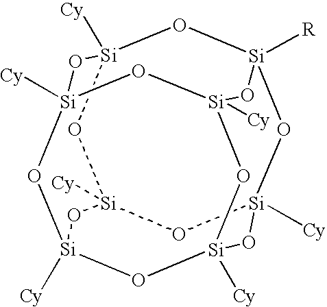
[Si]12([Cy])O[Si]3([Cy])O[Si]4([Cy])O[Si]([Cy])(O1)O[Si]1([Cy])O[Si]([R])(O[Si]([Cy])(O[Si]([Cy])(O1)O2)O3)O4
